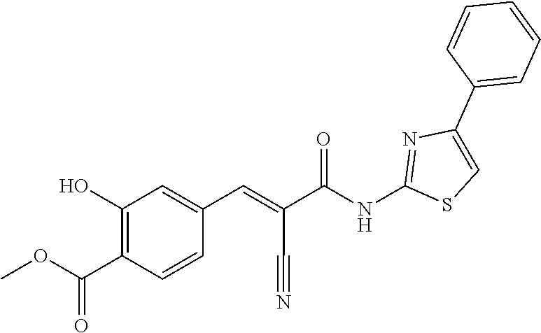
C1=CC(C2=CSC(NC(C(=CC3=CC(O)=C(C(OC)=O)C=C3)C#N)=O)=N2)=CC=C1
